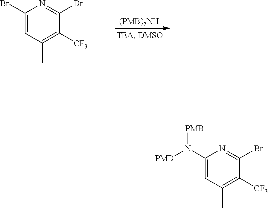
C1(N([PMB])[PMB])=CC(C)=C([CF3])C(Br)=N1.[(PMB)2NH].C1(Br)=CC(C)=C([CF3])C(Br)=N1
